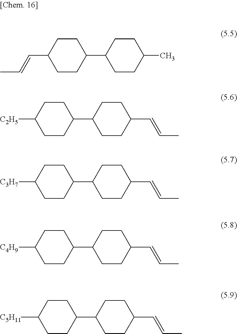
CC=CC1CCC(C2CCC(C)CC2)CC1.CC=CC1CCC(C2CCC([C2H5])CC2)CC1.CC=CC1CCC(C2CCC([C3H7])CC2)CC1.CC=CC1CCC(C2CCC([C4H9])CC2)CC1.CC=CC1CCC(C2CCC([C5H11])CC2)CC1
